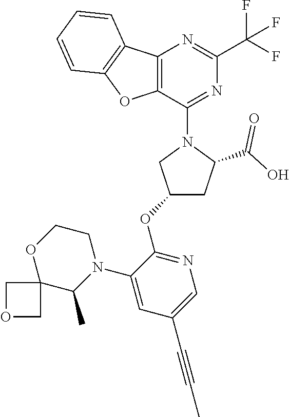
C12=C(C(N3CC(OC4=NC=C(C#CC)C=C4N4CCOC5(C4C)COC5)CC3C(O)=O)=NC(C(F)(F)F)=N1)OC1=C2C=CC=C1
